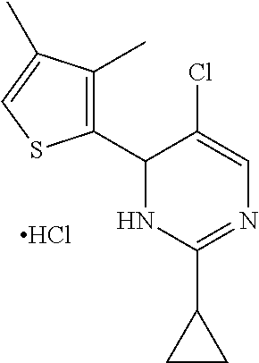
C1(C2=C(C)C(C)=CS2)NC(C2CC2)=NC=C1Cl.Cl
